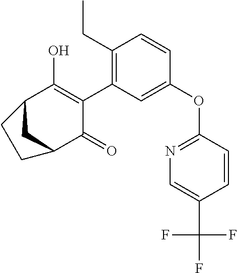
C1(OC2=NC=C(C(F)(F)F)C=C2)=CC(C2=C(O)C3CC(C2=O)CC3)=C(CC)C=C1
